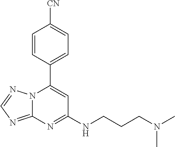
C12=NC=NN1C(C1=CC=C([CN])C=C1)=CC(NCCCN(C)C)=N2
